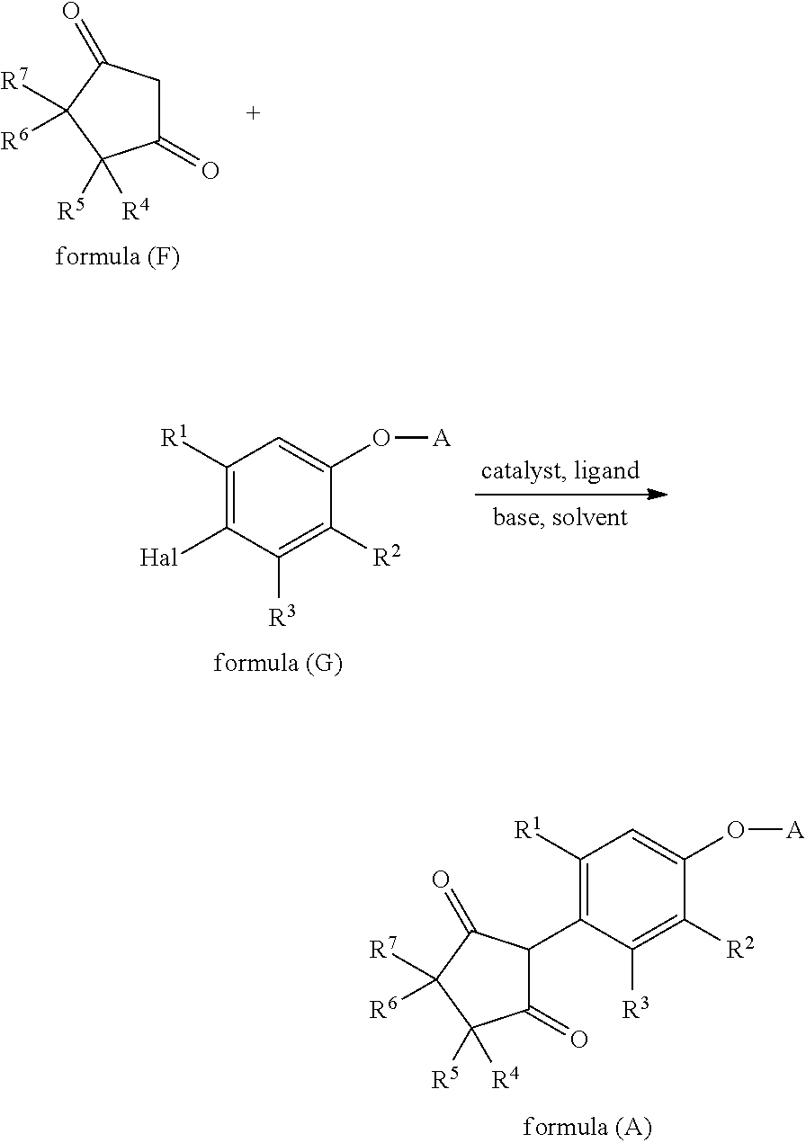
C1([R1])=C([Hal])C([R3])=C([R2])C(O[A])=C1.C1(=O)CC(=O)C([R7])([R6])C1([R5])[R4].C1([R1])=C(C2C(=O)C([R5])([R4])C([R7])([R6])C2=O)C([R3])=C([R2])C(O[A])=C1
